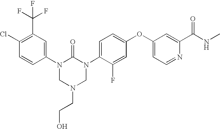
C1(Cl)=C(C(F)(F)F)C=C(N2CN(CCO)CN(C3=CC=C(OC4=CC=NC(C(NC)=O)=C4)C=C3F)C2=O)C=C1
